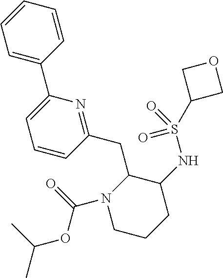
C1CCC(NS(C2COC2)(=O)=O)C(CC2=NC(C3=CC=CC=C3)=CC=C2)N1C(=O)OC(C)C
